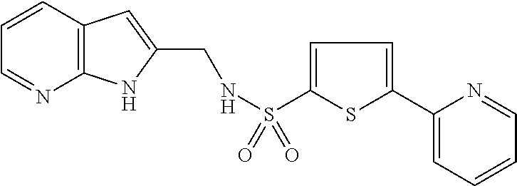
S(C1=CC=C(C2=CC=CC=N2)S1)(NCC1=CC2=C(N1)N=CC=C2)(=O)=O
